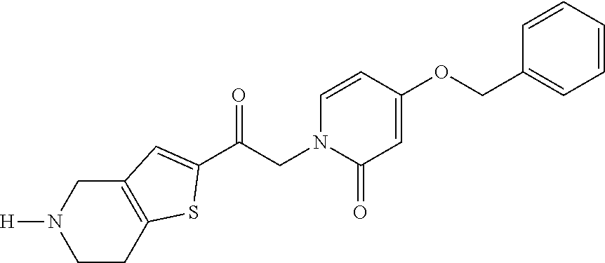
C(CN1C(=O)C=C(OCC2=CC=CC=C2)C=C1)(=O)C1=CC2=C(CCN([H])C2)S1
